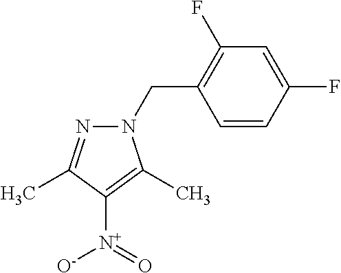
C1(CN2N=C(C)C([N+](=O)[O-])=C2C)=C(F)C=C(F)C=C1
